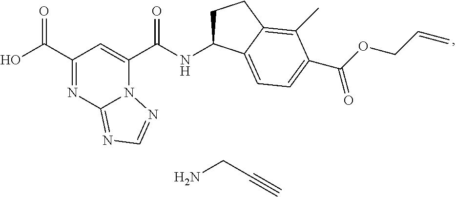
C1(C(O)=O)=NC2=NC=NN2C(C(NC2CCC3=C(C)C(C(OCC=C)=O)=CC=C23)=O)=C1.NCC#C
